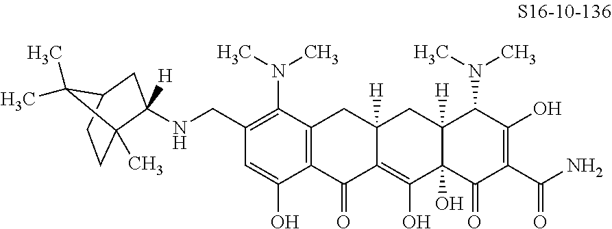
C1(CNC2([H])C3(C)CCC(C2)C3(C)C)=C(N(C)C)C2=C(C(O)=C1)C(=O)C1=C(O)C3(O)C([H])(CC1([H])C2)C(N(C)C)C(O)=C(C(N)=O)C3=O
